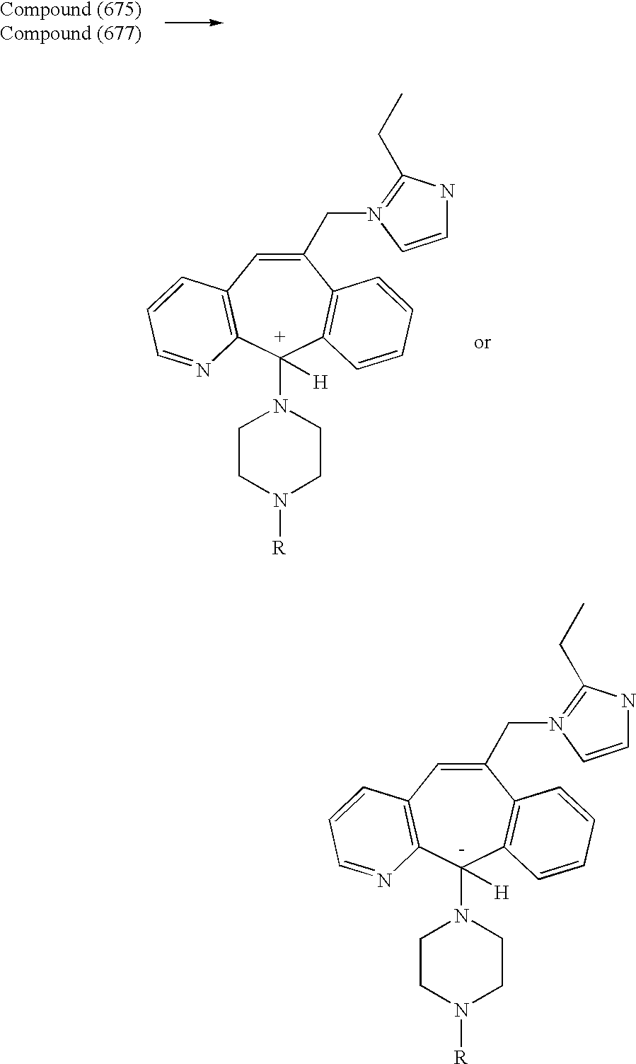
C1(CN2=C(CC)NC=C2)=CC2=C([C+](N3CCN([R])CC3)([H])C3=C1C=CC=C3)N=CC=C2.C1(CN2=C(CC)NC=C2)=CC2=C([C-](N3CCN([R])CC3)([H])C3=C1C=CC=C3)N=CC=C2
